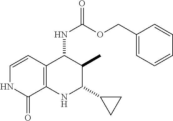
C12=C(C(NC(=O)OCC3=CC=CC=C3)C(C)C(C3CC3)N1)C=CNC2=O
